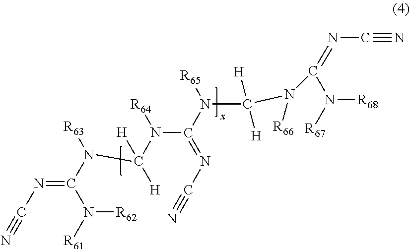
N(=C(N([R63])C([H])([H])N(C(N([R65])C([H])([H])N(C(=NC#N)N([R67])[R68])[R66])=NC#N)[R64])N([R61])[R62])C#N
